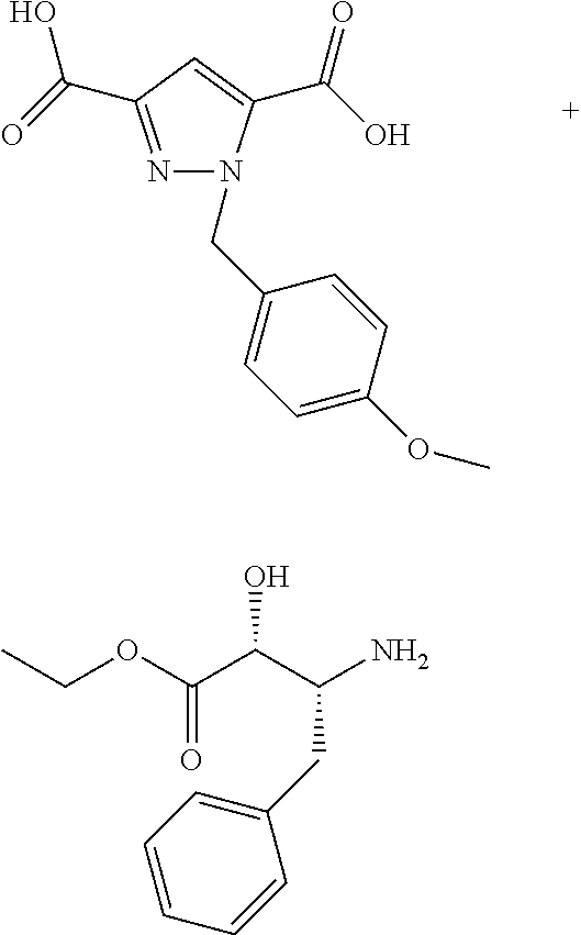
N1=C(C(O)=O)C=C(C(=O)O)N1CC1=CC=C(OC)C=C1.CCOC(C(C(N)CC1=CC=CC=C1)O)=O
